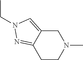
C1C2=CN(CC)N=C2CCN1C
